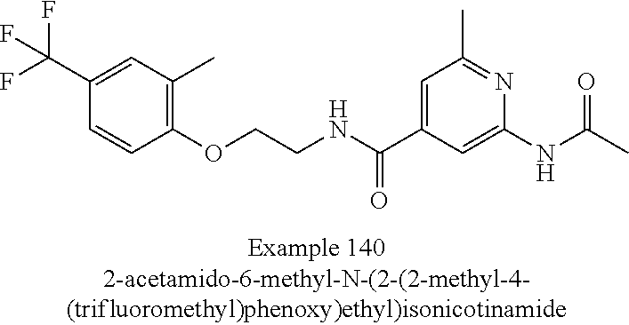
C1(C(F)(F)F)=CC(C)=C(OCCNC(C2=CC(C)=NC(NC(=O)C)=C2)=O)C=C1
